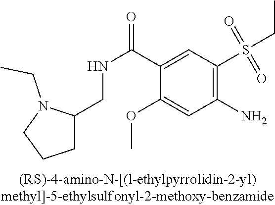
C1(S(=O)(=O)CC)=C(N)C=C(OC)C(C(=O)NCC2CCCN2CC)=C1
